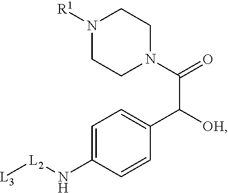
C1=C(N[L2][L3])C=CC(C([OH])C(=O)N2CCN([R1])CC2)=C1
